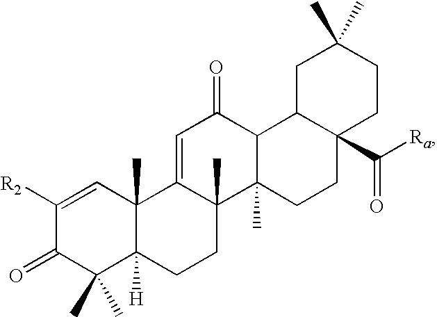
C1([R2])=CC2(C)C([H])(C(C)(C)C1=O)CCC1(C)C2=CC(=O)C2C1(C)CCC1(C(=O)[Ra])CCC(C)(C)CC12
